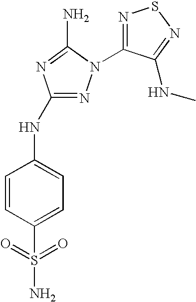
N1=C(NC2=CC=C(S(N)(=O)=O)C=C2)N=C(N)N1C1=NSN=C1NC
